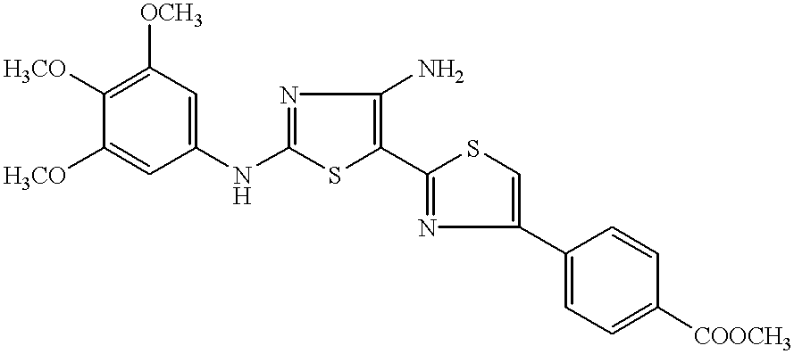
[H3CO]C1=C([OCH3])C=C(NC2=NC(N)=C(C3=NC(C4=CC=C([COOCH3])C=C4)=CS3)S2)C=C1[H3CO]
